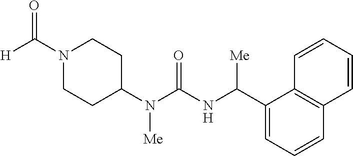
N1(C(=O)[H])CCC(N(C(=O)NC(C2=CC=CC3=C2C=CC=C3)[Me])[Me])CC1
